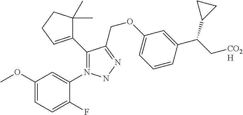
C1(OC)=CC=C(F)C(N2=C(C3=CCCC3(C)C)C(COC3=CC=CC(C(C[CO2H])C4CC4)=C3)=NN2)=C1
